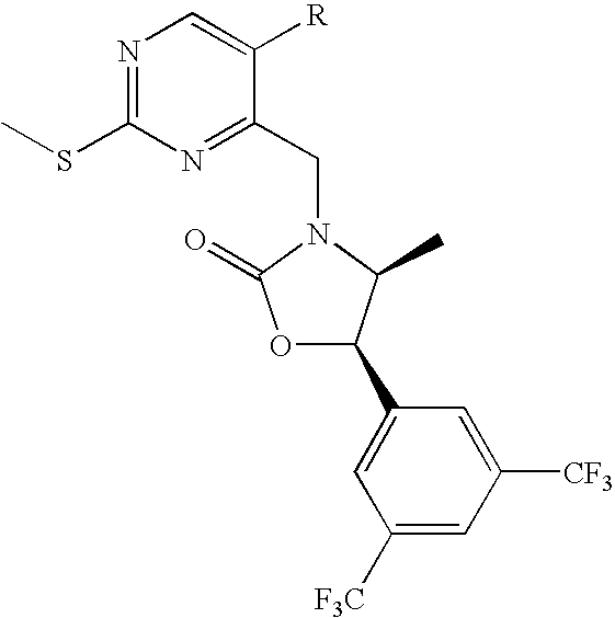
O1C(C2=CC([F3C])=CC([CF3])=C2)C(C)N(CC2=NC(SC)=NC=C2[R])C1=O
